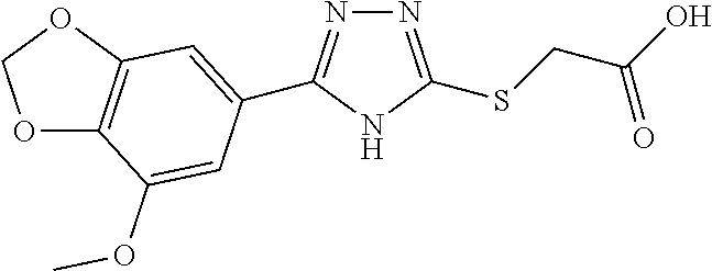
N1=C(SCC(O)=O)NC(C2=CC3=C(OCO3)C(OC)=C2)=N1
